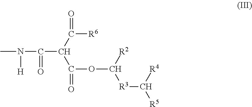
CN([H])C(=O)C(C([R6])=O)C(OC([R2])[R3]C([R4])[R5])=O
